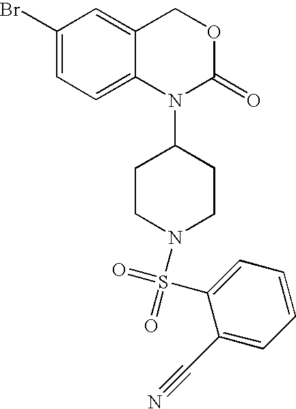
C1(Br)=CC=C2C(=C1)COC(=O)N2C1CCN(S(C2=CC=CC=C2C#N)(=O)=O)CC1
